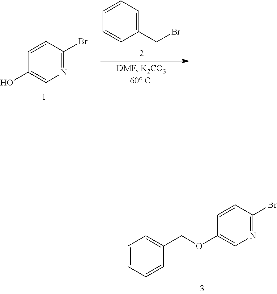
C1=CC=CC(COC2=CN=C(Br)C=C2)=C1.N1=C(Br)C=CC(O)=C1.C1(CBr)=CC=CC=C1
